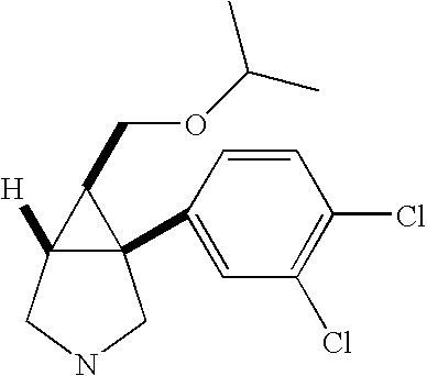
C1=CC(C23C([H])(CNC2)C3COC(C)C)=CC(Cl)=C1Cl
